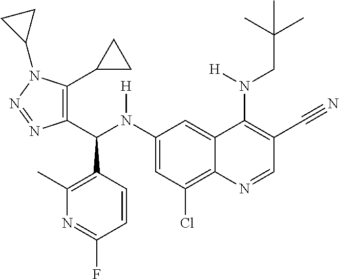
C1(N(C(C2=C(C3CC3)N(C3CC3)N=N2)C2=C(C)N=C(F)C=C2)[H])=CC(Cl)=C2C(=C1)C(N(CC(C)(C)C)[H])=C(C#N)C=N2
